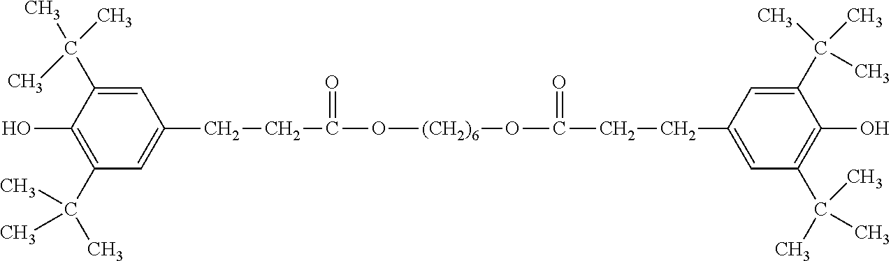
C1=C(C(C)(C)C)C(O)=C(C(C)(C)C)C=C1CCC(O[(CH2)6]OC(CCC1=CC(C(C)(C)C)=C(O)C(C(C)(C)C)=C1)=O)=O
